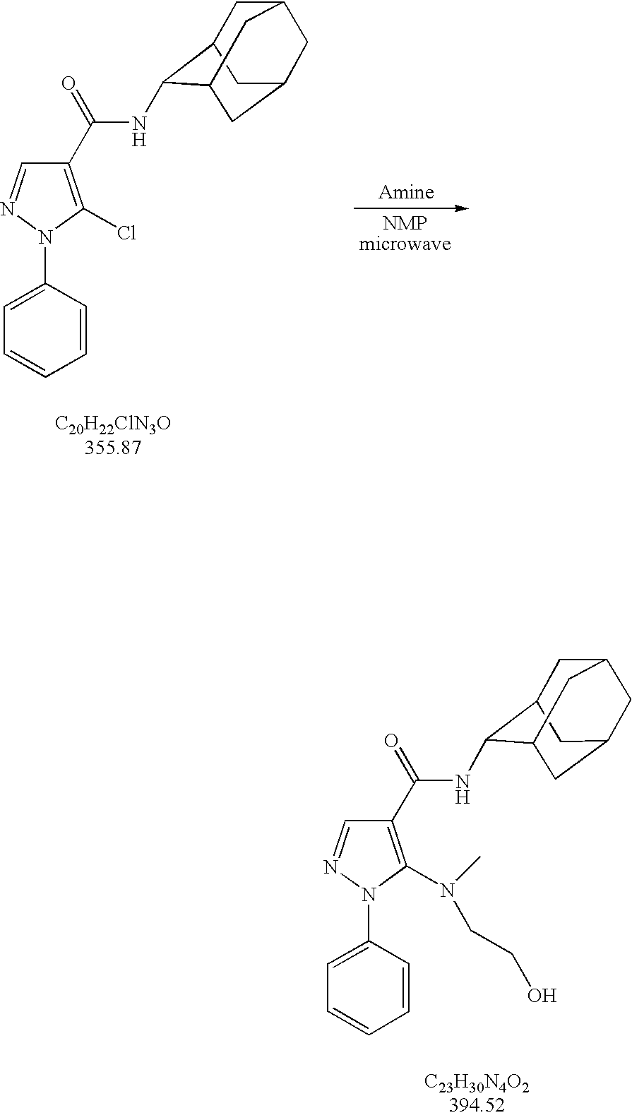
C1=C(N2N=CC(C(=O)NC3C4CC5CC(CC3C5)C4)=C2Cl)C=CC=C1.C1=C(N2N=CC(C(=O)NC3C4CC5CC(CC3C5)C4)=C2N(CCO)C)C=CC=C1
